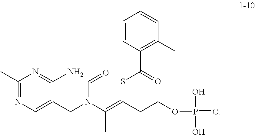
C1(C)=NC=C(CN(C(=C(SC(C2=C(C)C=CC=C2)=O)CCOP(O)(O)=O)C)C=O)C(N)=N1
